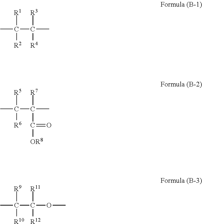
CC([R1])(C([R3])(C)[R4])[R2].CC([R5])(C([R7])(C)C(=O)[OR8])[R6].CC([R9])([R10])C([R11])([R12])OC
